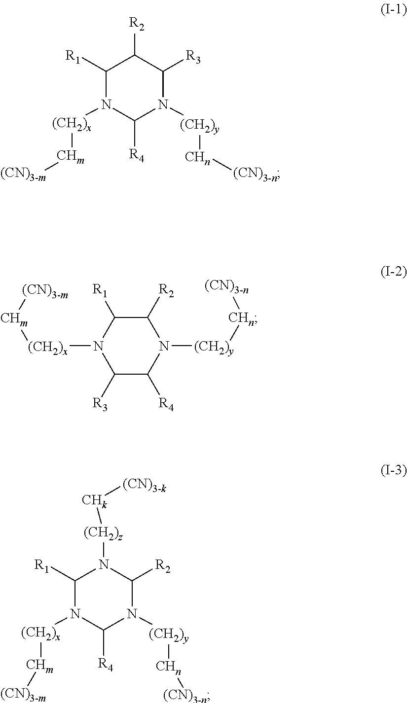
[(CN)3-m][CHm][(CH2)x]N1C([R4])N([(CH2)y][CHn][(CN)3-n])C([R3])C([R2])C1[R1].C1([R3])C([R4])N([(CH2)y][CHn][(CN)3-n])C([R2])C([R1])N1[(CH2)x][CHm][(CN)3-m].[(CN)3-m][CHm][(CH2)x]N1C([R4])N([(CH2)y][CHn][(CN)3-n])C([R2])N([(CH2)z][CHk][(CN)3-k])C1[R1]
